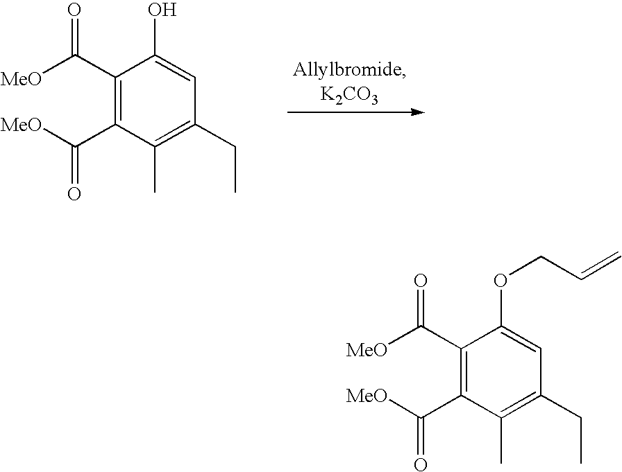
C1(C([MeO])=O)=C(C([MeO])=O)C(C)=C(CC)C=C1OCC=C.C1(C([MeO])=O)=C(C([MeO])=O)C(C)=C(CC)C=C1O
